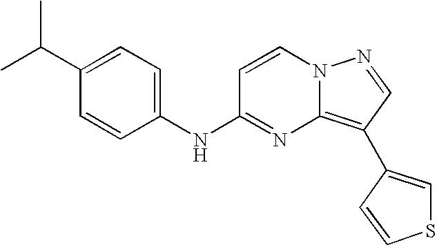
C1(C(C)C)=CC=C(NC2=NC3=C(C4=CSC=C4)C=NN3C=C2)C=C1
